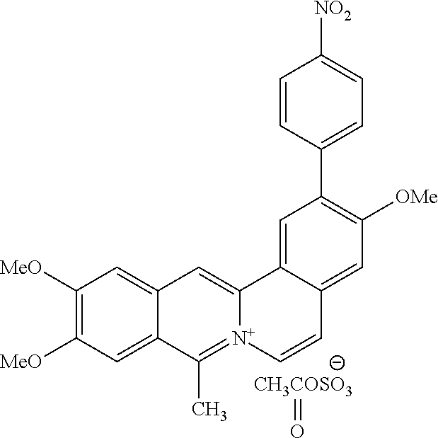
C1([MeO])=C([MeO])C=C2C(=C1)C=C1[N+](=C2C)C=CC2=CC([OMe])=C(C3=CC=C([NO2])C=C3)C=C12.[CH3COSO3]=O
